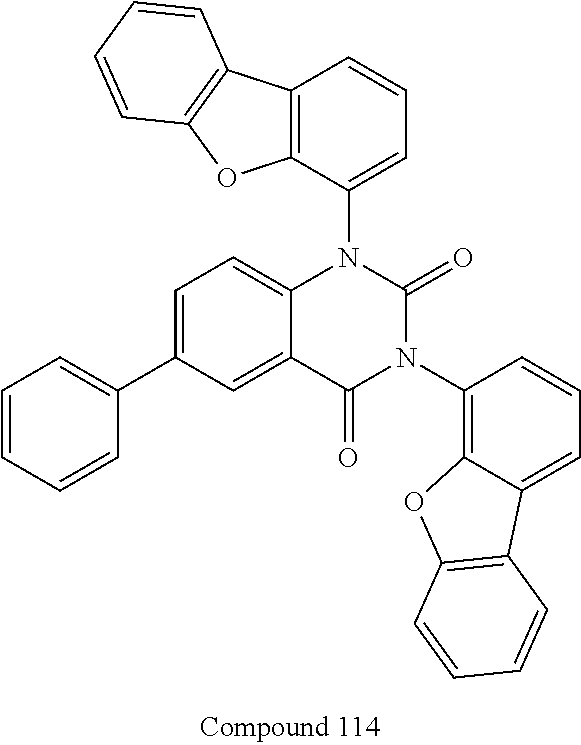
C12=C(C(N3C4=CC=C(C5=CC=CC=C5)C=C4C(=O)N(C4=C5C(=CC=C4)C4=C(O5)C=CC=C4)C3=O)=CC=C1)OC1=C2C=CC=C1
